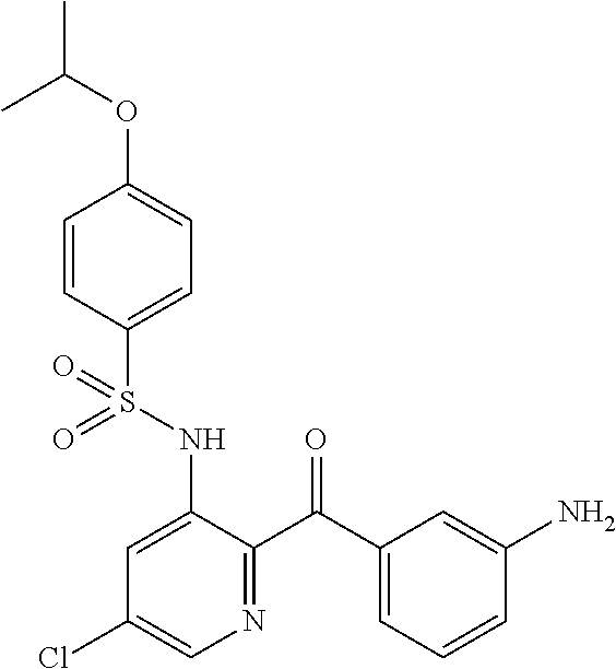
C1=CC(S(NC2=CC(Cl)=CN=C2C(C2=CC=CC(N)=C2)=O)(=O)=O)=CC=C1OC(C)C
